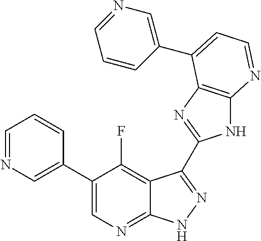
C1=NC=C(C2=CN=C3C(=C2F)C(C2=NC4=C(N2)N=CC=C4C2=CN=CC=C2)=NN3)C=C1
